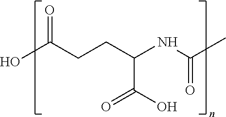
OC(CCC(NC(=O)C)C(O)=O)=O
